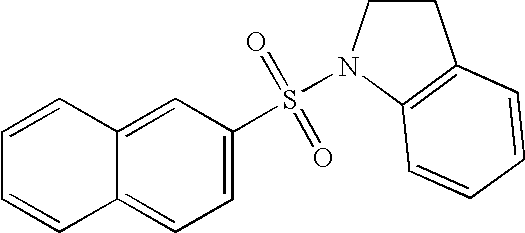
C12=CC(S(N3CCC4=C3C=CC=C4)(=O)=O)=CC=C1C=CC=C2
